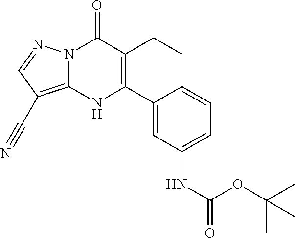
N12C(=C(C#N)C=N1)NC(C1=CC(NC(=O)OC(C)(C)C)=CC=C1)=C(CC)C2=O
